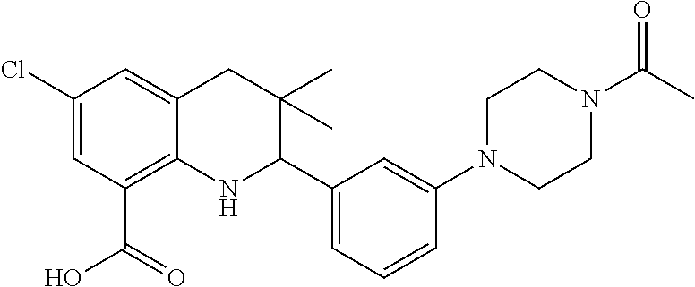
C1(Cl)=CC(C(O)=O)=C2C(=C1)CC(C)(C)C(C1=CC=CC(N3CCN(C(C)=O)CC3)=C1)N2
